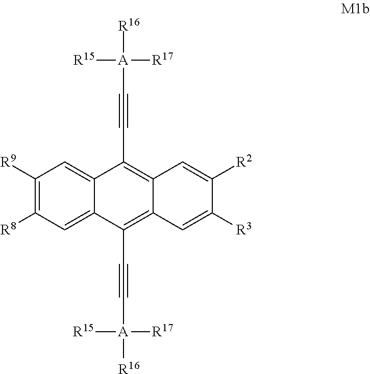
C1([R9])=C([R8])C=C2C(=C1)C(C#C[A]([R16])([R17])[R15])=C1C=C([R2])C([R3])=CC1=C2C#C[A]([R16])([R17])[R15]
